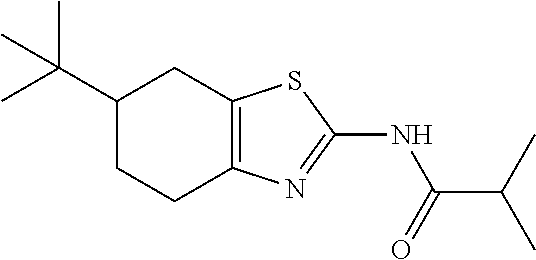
C1(C(C)(C)C)CCC2=C(C1)SC(NC(=O)C(C)C)=N2
